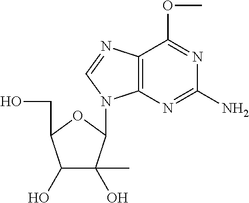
C1(O)C(O)(C)C(N2C3=C(C(OC)=NC(N)=N3)N=C2)OC1CO
